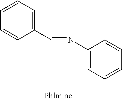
C1(C=NC2=CC=CC=C2)=CC=CC=C1
